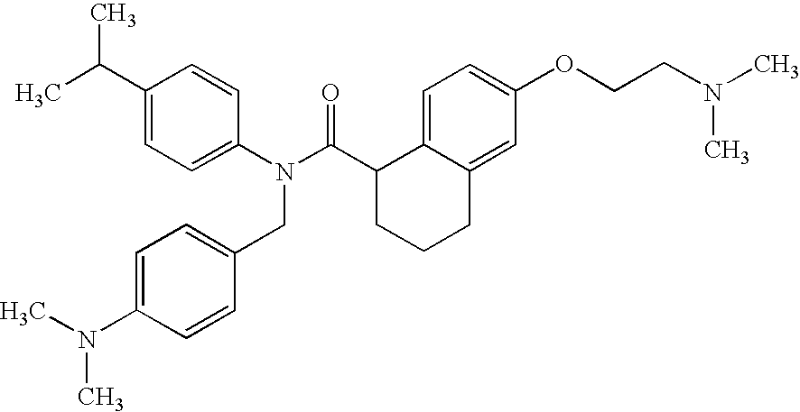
C1(C(C)C)=CC=C(N(C(C2CCCC3=CC(OCCN(C)C)=CC=C23)=O)CC2=CC=C(N(C)C)C=C2)C=C1
